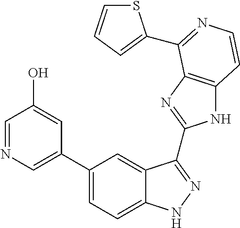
C1(C2=CN=CC(O)=C2)=CC=C2C(=C1)C(C1=NC3=C(N1)C=CN=C3C1=CC=CS1)=NN2
